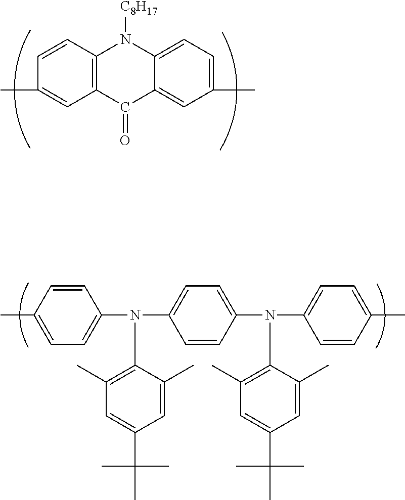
C1=CC(C)=CC=C1N(C1=CC=C(N(C2=CC=C(C)C=C2)C2=C(C)C=C(C(C)(C)C)C=C2C)C=C1)C1=C(C)C=C(C(C)(C)C)C=C1C.C12=C(C=CC(C)=C1)N([C8H17])C1=CC=C(C)C=C1C2=O
